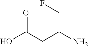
OC(CC(N)CF)=O
